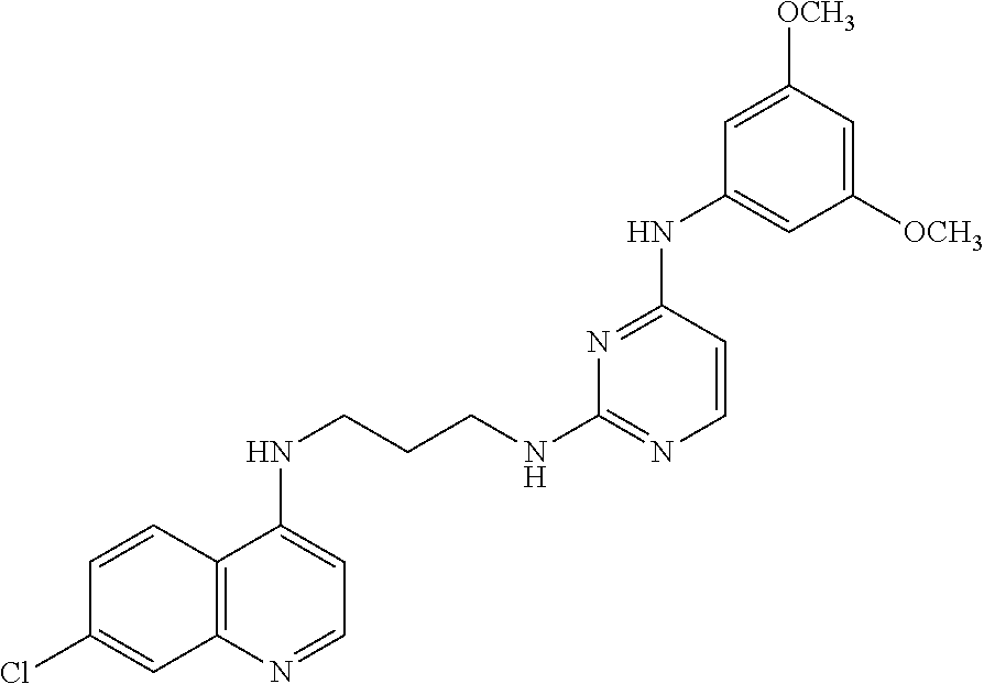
C1=CC2=C(C=C1Cl)N=CC=C2NCCCNC1=NC=CC(NC2=CC([OCH3])=CC([OCH3])=C2)=N1
